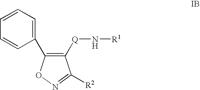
C1([Q]N[R1])=C(C2=CC=CC=C2)ON=C1[R2]
